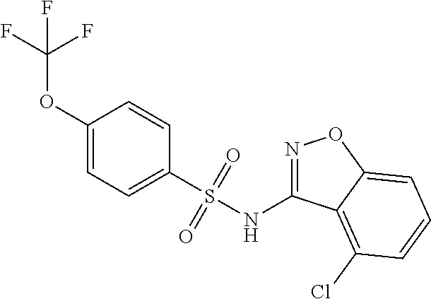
C1(OC(F)(F)F)=CC=C(S(NC2=NOC3=CC=CC(Cl)=C23)(=O)=O)C=C1
